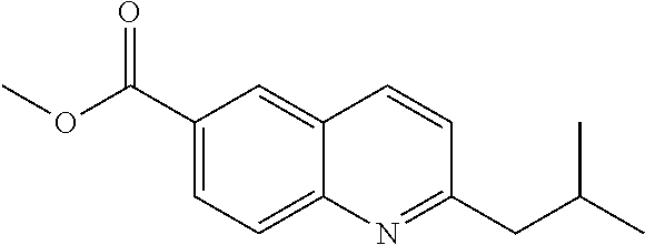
C1(C(OC)=O)=CC=C2C(=C1)C=CC(CC(C)C)=N2
